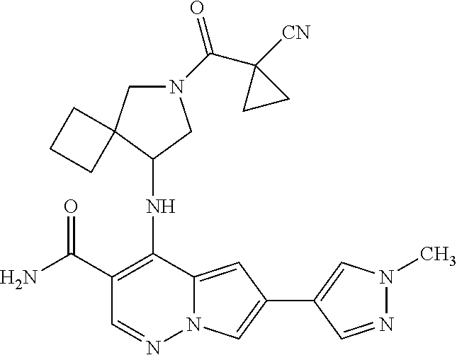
C1(C(N)=O)=C(NC2CN(C(C3([CN])CC3)=O)CC23CCC3)C2=CC(C3=CN(C)N=C3)=CN2N=C1
